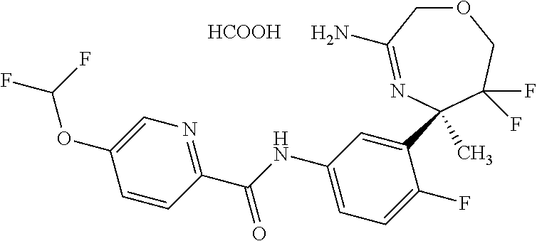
O1CC(N)=NC(C2=CC(NC(C3=NC=C(OC(F)F)C=C3)=O)=CC=C2F)(C)C(F)(F)C1.[HCOOH]
